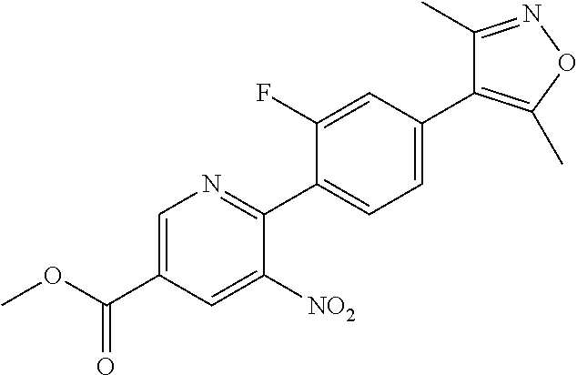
C1(F)=CC(C2=C(C)ON=C2C)=CC=C1C1=NC=C(C(=O)OC)C=C1[NO2]
